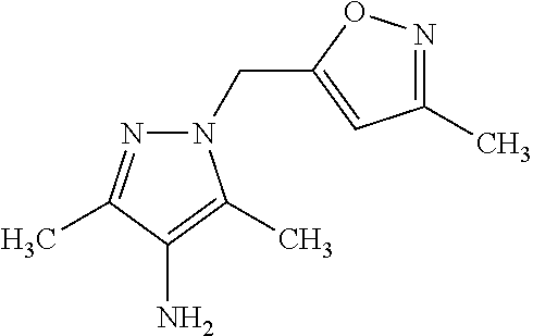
C1(C)=NOC(CN2N=C(C)C(N)=C2C)=C1
